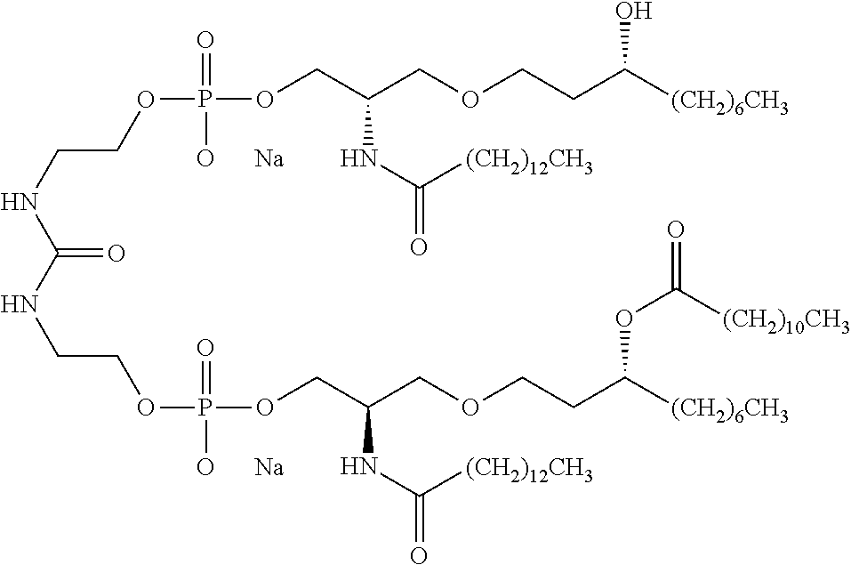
C(NCCOP(OCC(COCCC([(CH2)6CH3])OC(=O)[(CH2)10CH3])NC(=O)[(CH2)12CH3])(=O)[O      Na])(=O)NCCOP(OCC(COCCC([(CH2)6CH3])O)NC(=O)[(CH2)12CH3])(=O)[O      Na]
